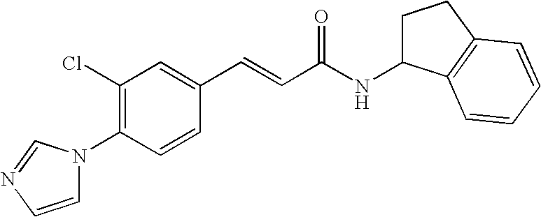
C1(Cl)=C(N2C=CN=C2)C=CC(C=CC(NC2CCC3=C2C=CC=C3)=O)=C1
